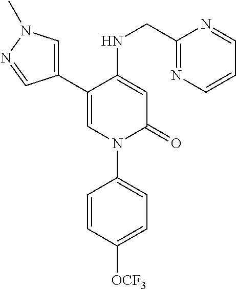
C1=C(NCC2=NC=CC=N2)C(C2=CN(C)N=C2)=CN(C2=CC=C([OCF3])C=C2)C1=O
